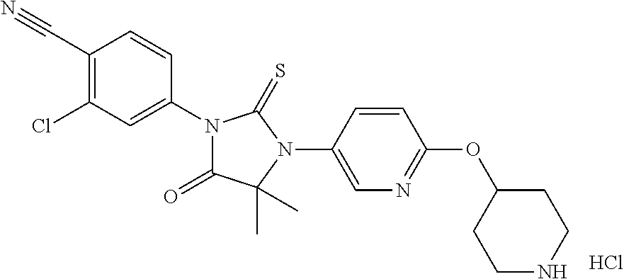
C1(C#N)=C(Cl)C=C(N2C(=O)C(C)(C)N(C3=CN=C(OC4CCNCC4)C=C3)C2=S)C=C1.Cl
